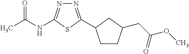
N1=C(C2CCC(CC(OC)=O)C2)SC(NC(C)=O)=N1
